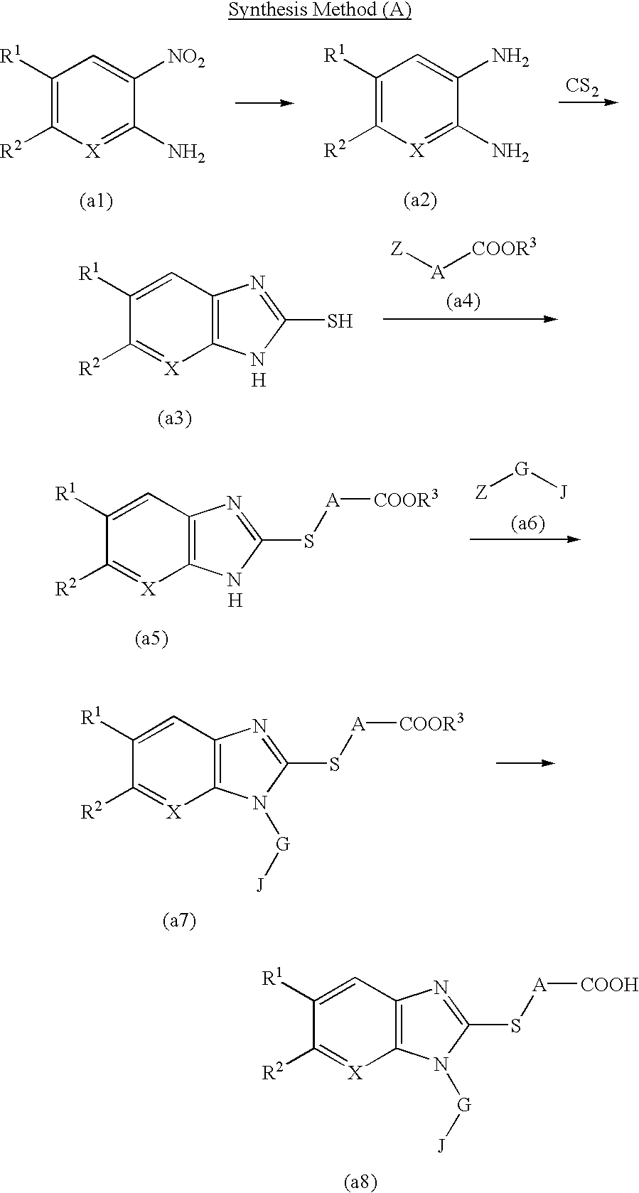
C1([R1])=C([R2])[X]=C(N)C([NO2])=C1.C1([R1])=C([R2])[X]=C(N)C(N)=C1.[CS2].C1([R1])=CC2=C([X]=C1[R2])NC(S)=N2.[H].[Z][A][COOR3].C1([R1])=CC2=C([X]=C1[R2])NC(S[A][COOR3])=N2.[H].[Z][G][J].C1([R1])=CC2=C([X]=C1[R2])N([G][J])C(S[A][COOR3])=N2.C1([R1])=CC2=C([X]=C1[R2])N([G][J])C(S[A][COOH])=N2
